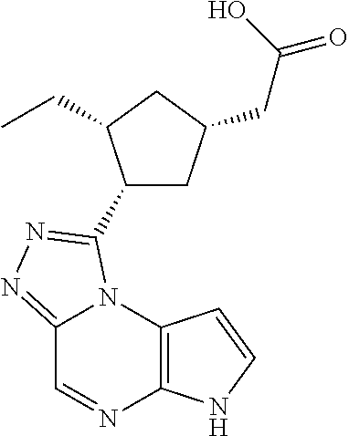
C12=NN=C(C3CC(CC(=O)O)CC3CC)N1C1=C(N=C2)NC=C1
